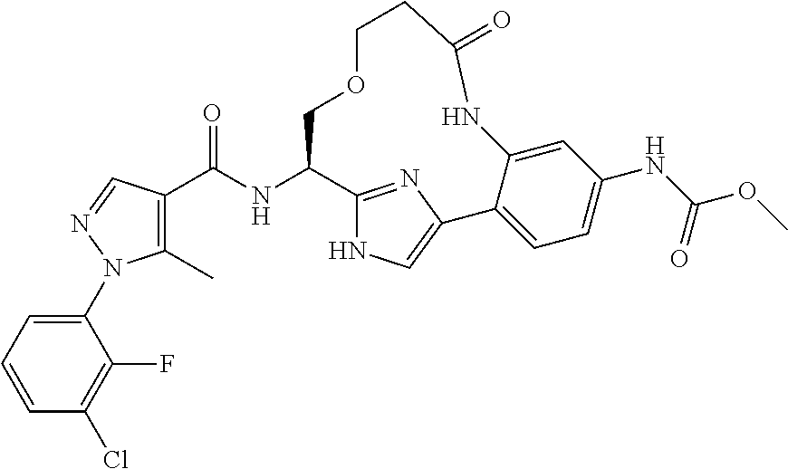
C1(C)=C(C(NC2COCCC(=O)NC3=CC(NC(=O)OC)=CC=C3C3=CNC2=N3)=O)C=NN1C1=CC=CC(Cl)=C1F
